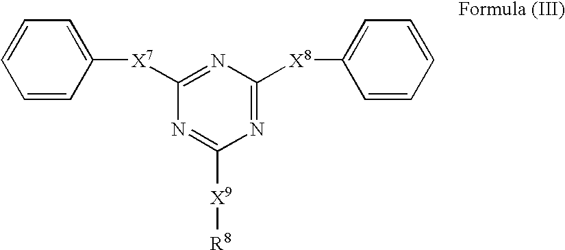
N1=C([X8]C2=CC=CC=C2)N=C([X7]C2=CC=CC=C2)N=C1[X9][R8]
